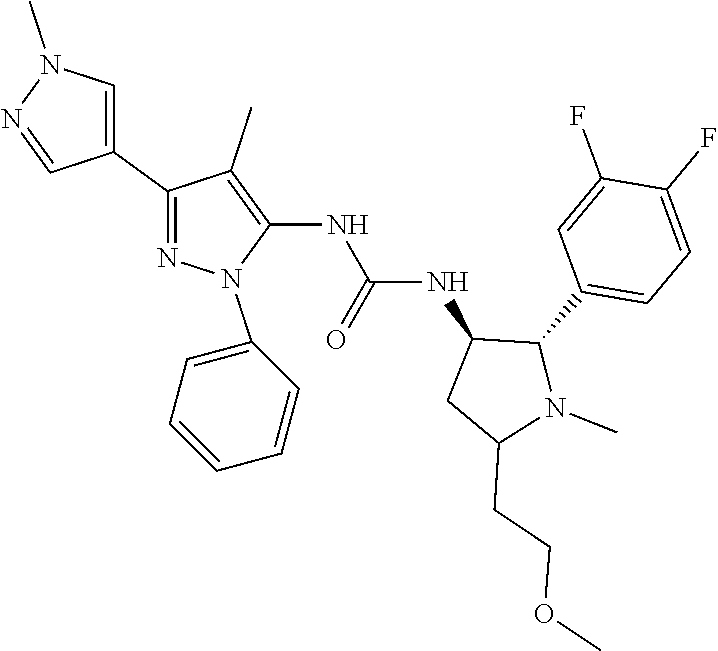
C1(C2=CN(C)N=C2)=NN(C2=CC=CC=C2)C(NC(NC2C(C3=CC=C(F)C(F)=C3)N(C)C(CCOC)C2)=O)=C1C
